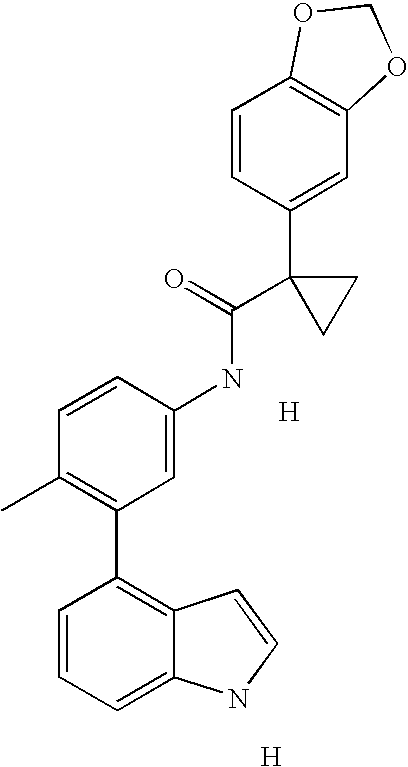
C1=CC(NC(C2(C3=CC4=C(C=C3)OCO4)CC2)=O)=CC(C2=C3C(=CC=C2)NC=C3)=C1C.[H].[H]
